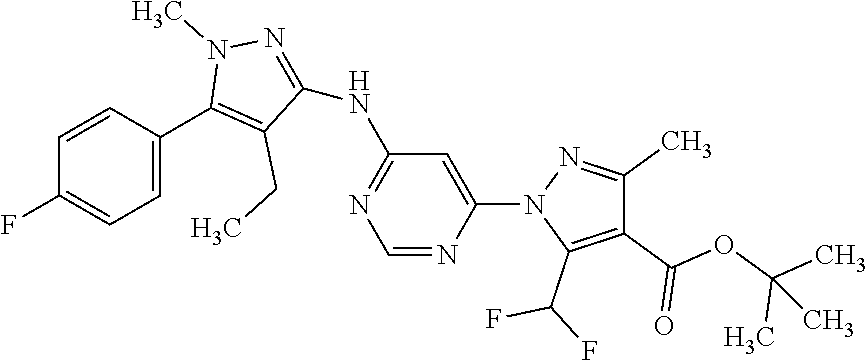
C1=C(N2C(C(F)F)=C(C(OC(C)(C)C)=O)C(C)=N2)N=CN=C1NC1=NN(C)C(C2=CC=C(F)C=C2)=C1CC
